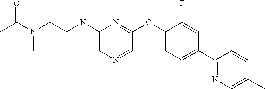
N(C1=CN=CC(OC2=CC=C(C3=NC=C(C)C=C3)C=C2F)=N1)(CCN(C(=O)C)C)C
